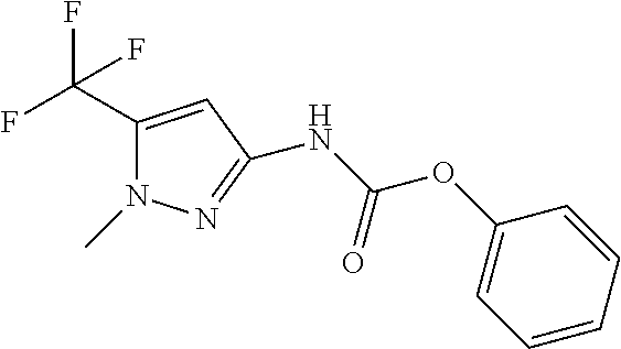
C1=CC=CC(OC(NC2=NN(C)C(C(F)(F)F)=C2)=O)=C1
